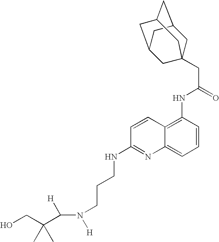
C([H])(N([H])CCCNC1=NC2=CC=CC(NC(CC34CC5CC(CC(C3)C5)C4)=O)=C2C=C1)C(CO)(C)C
